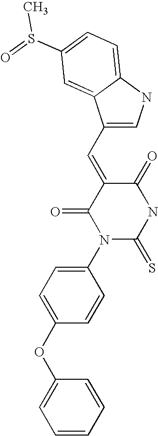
N1C(=O)C(=CC2=CNC3=CC=C(S(C)=O)C=C23)C(=O)N(C2=CC=C(OC3=CC=CC=C3)C=C2)C1=S
